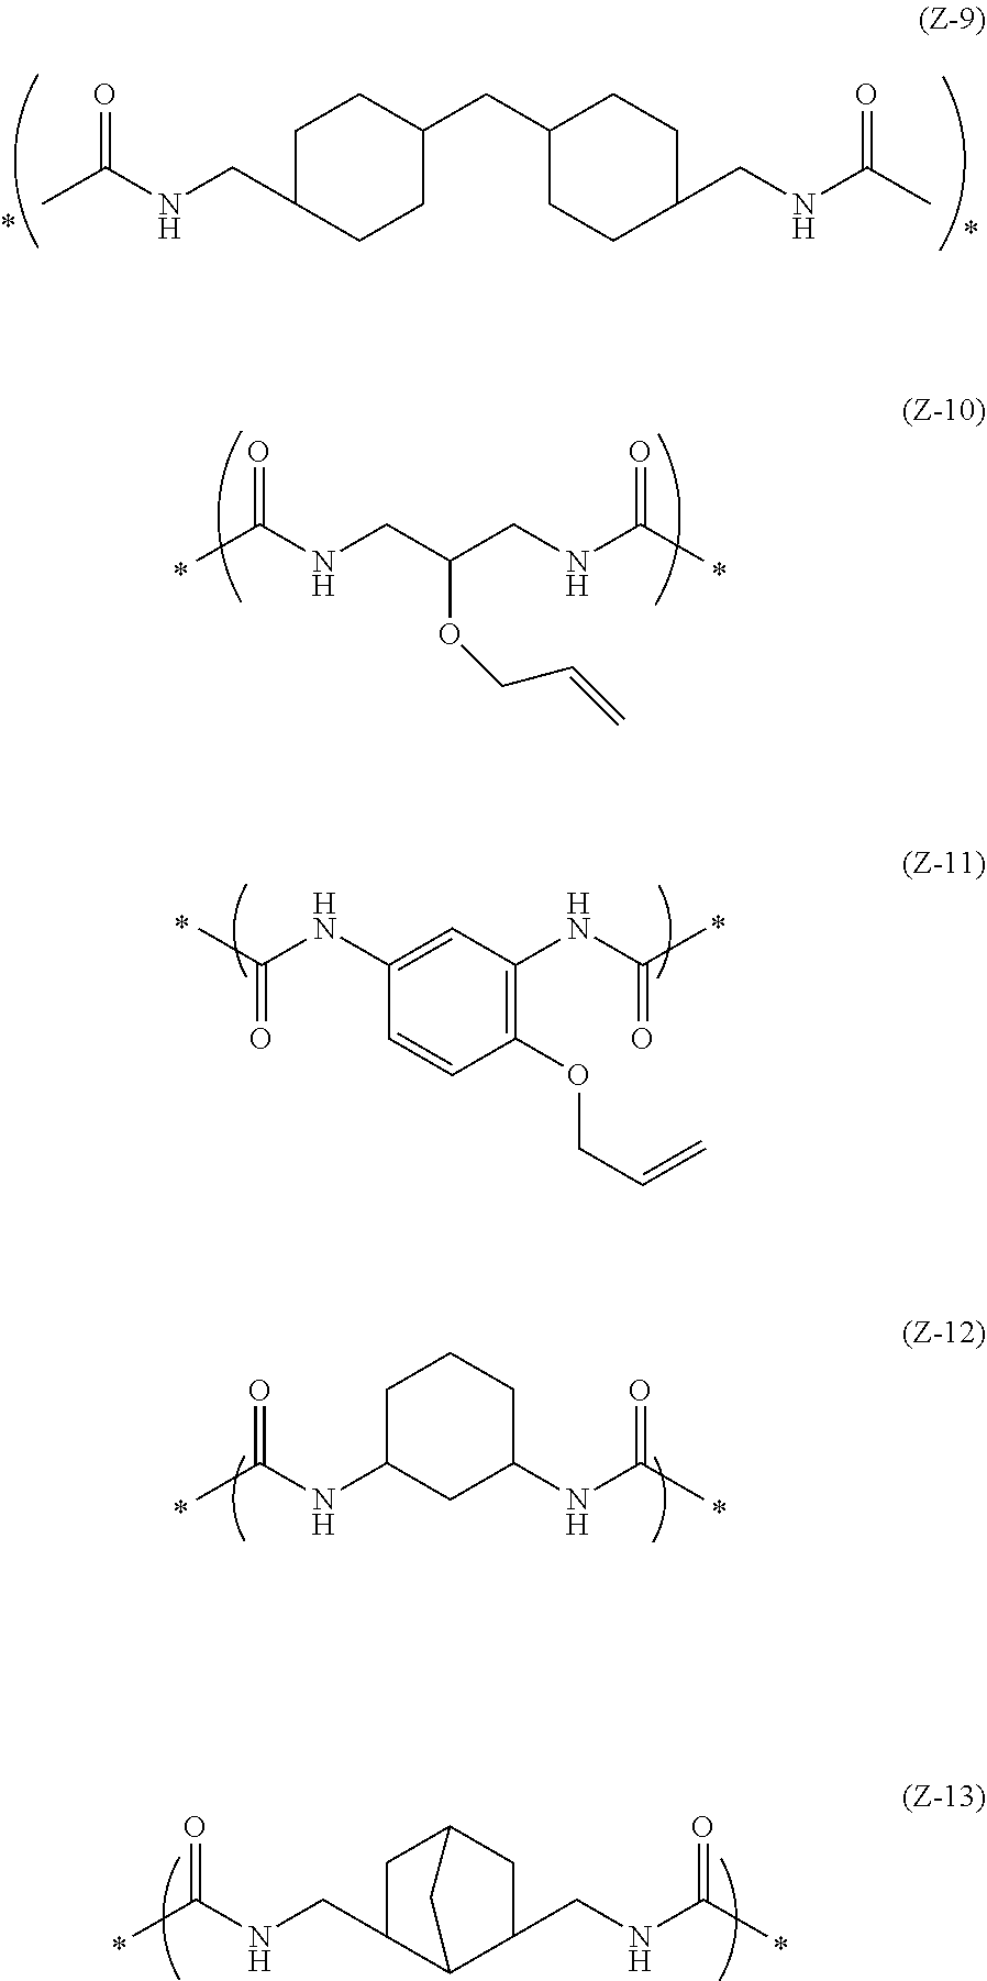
C1C(CNC(=O)C)CCC(CC2CCC(CNC(=O)C)CC2)C1.O=C(C)NCC(OCC=C)CNC(=O)C.C1(OCC=C)=C(NC(=O)C)C=C(NC(=O)C)C=C1.C1C(NC(=O)C)CC(NC(=O)C)CC1.O=C(C)NCC1C2C(CNC(=O)C)CC(C1)C2
